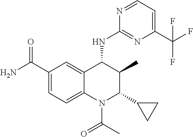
C1(C(=O)N)=CC=C2C(=C1)C(NC1=NC(C(F)(F)F)=CC=N1)C(C)C(C1CC1)N2C(=O)C
